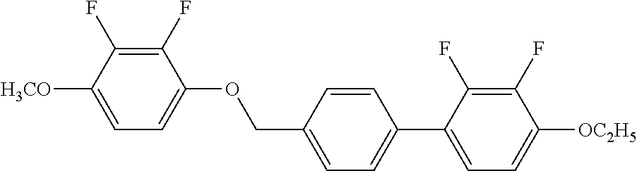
C1(F)=C(F)C([H3CO])=CC=C1OCC1=CC=C(C2=CC=C([OC2H5])C(F)=C2F)C=C1
